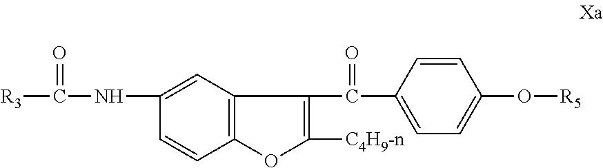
C12=C(C=C(NC([R3])=O)C=C1)C(C(C1=CC=C(O[R5])C=C1)=O)=C([C4H9-n])O2
